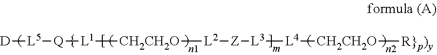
[D][L5][Q][L1][CH2CH2O][L2][Z][L3][L4][CH2CH2O][R}p)y]
